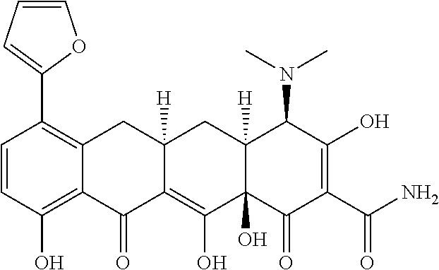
C1=CC(O)=C2C(=C1C1=CC=CO1)CC1([H])C(=C(O)C3(O)C([H])(C1)C(N(C)C)C(O)=C(C(N)=O)C3=O)C2=O
